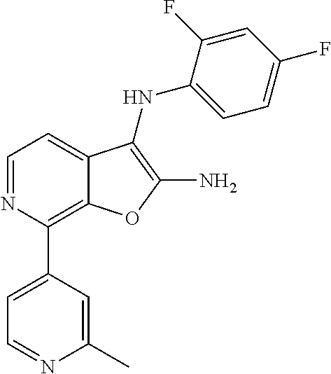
C1=C(F)C=C(F)C(NC2=C(N)OC3=C(C4=CC=NC(C)=C4)N=CC=C32)=C1
